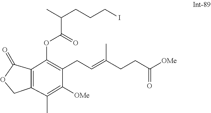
O(C(=O)C(C)CCCI)C1=C(CC=C(C)CCC(=O)[OMe])C([OMe])=C(C)C2=C1C(=O)OC2
